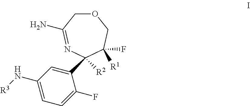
O1CC(N)=NC([R2])(C2=CC(N[R3])=CC=C2F)C(F)([R1])C1
